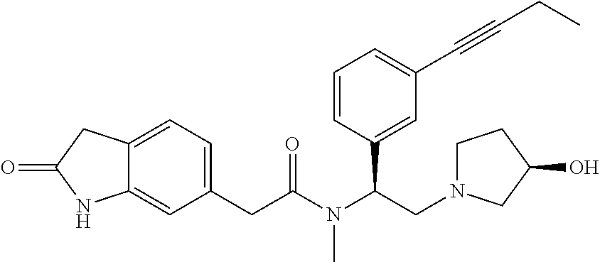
C12=CC(CC(=O)N(C(C3=CC(C#CCC)=CC=C3)CN3CCC(O)C3)C)=CC=C1CC(=O)N2
